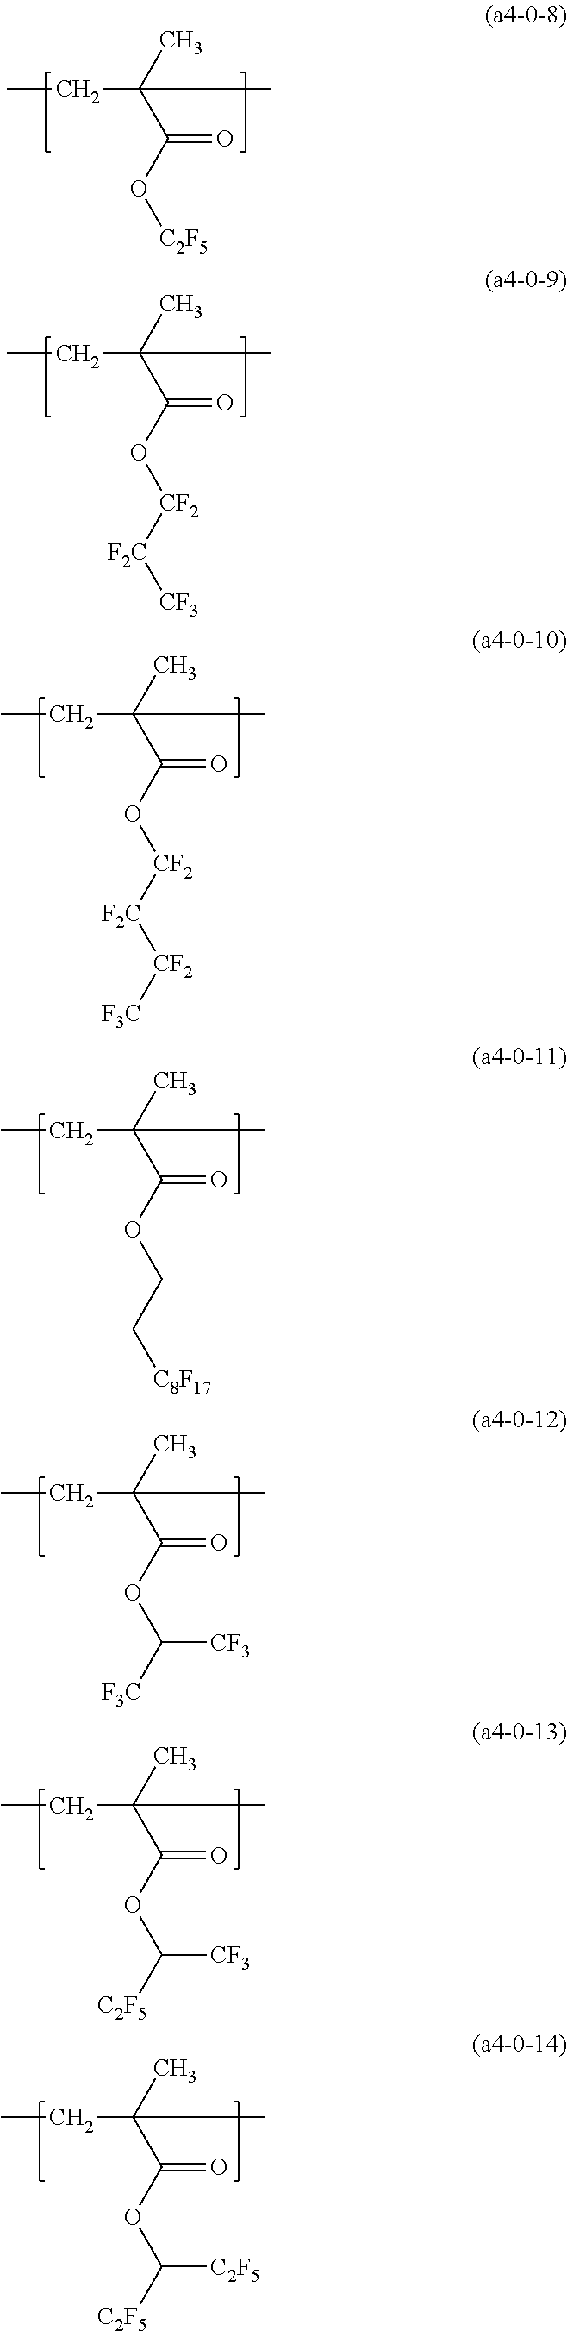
CCC(C)(C)C(O[C2F5])=O.CCC(C)(C)C(O[CF2][F2C][CF3])=O.CCC(C)(C)C(O[CF2][F2C][CF2][F3C])=O.CCC(C)(C)C(OCC[C8F17])=O.CCC(C)(C)C(OC([F3C])[CF3])=O.CCC(C)(C)C(OC([C2F5])[CF3])=O.CCC(C)(C)C(OC([C2F5])[C2F5])=O
